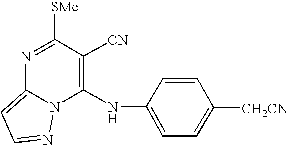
C1(NC2=CC=C([CH2CN])C=C2)=C([CN])C([SMe])=NC2=CC=NN12
